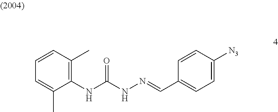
C1=CC(C)=C(NC(NN=CC2=CC=C([N3])C=C2)=O)C(C)=C1
